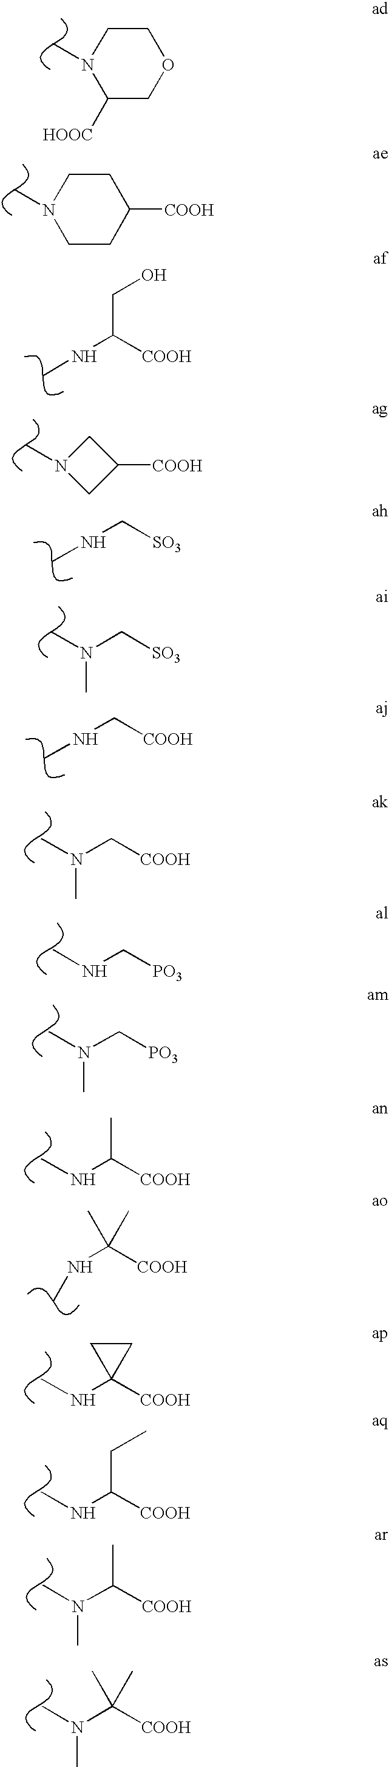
C1CN(C)C([HOOC])CO1.C1CN(C)CCC1[COOH].CNC([COOH])CO.C1C([COOH])CN1C.CNC[SO3].CN(C[SO3])C.CNC[COOH].C([COOH])N(C)C.C([PO3])NC.C([PO3])N(C)C.C([COOH])(NC)C.C1([COOH])(NC)CC1.C([COOH])(NC)CC.C([COOH])(N(C)C)C.C([COOH])(N(C)C)(C)C.CNC([COOH])(C)C
